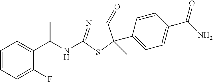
C1(=O)N=C(NC(C2=CC=CC=C2F)C)SC1(C1=CC=C(C(N)=O)C=C1)C
